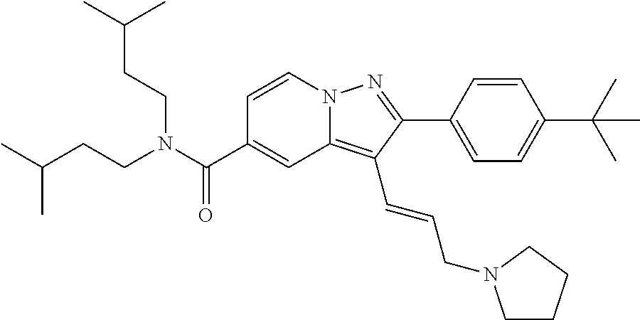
C1=CN2C(=C(C=CCN3CCCC3)C(C3=CC=C(C(C)(C)C)C=C3)=N2)C=C1C(N(CCC(C)C)CCC(C)C)=O
